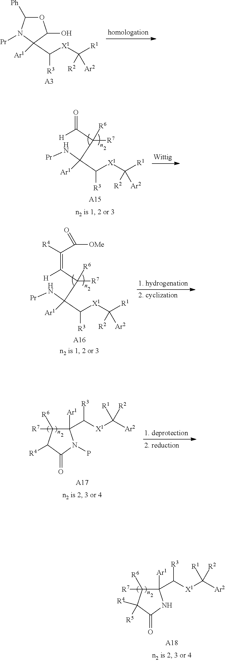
O1C([Ph])N([Pr])C([Ar1])(C([X1]C([R1])([R2])[Ar2])[R3])C1O.[A3].C1([Ar1])(C([X1]C([Ar2])([R1])[R2])[R3])C([R6])([R7])C([R4])([R5])C(=O)N1.[A18].[A15].N(C([Ar1])(C([X1]C([R1])([R2])[Ar2])[R3])C([R7])([R6])C([H])=O)[Pr].[A16].N(C([Ar1])(C([X1]C([R1])([R2])[Ar2])[R3])C([R7])([R6])C([H])=C([R4])C([OMe])=O)[Pr].C1([Ar1])(C([X1]C([Ar2])([R1])[R2])[R3])C([R6])([R7])C([R4])C(=O)N1P.[A17]
